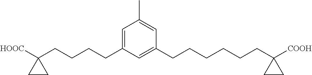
C1=C(CCCCC2([HOOC])CC2)C=C(CCCCCCC2([COOH])CC2)C=C1C
